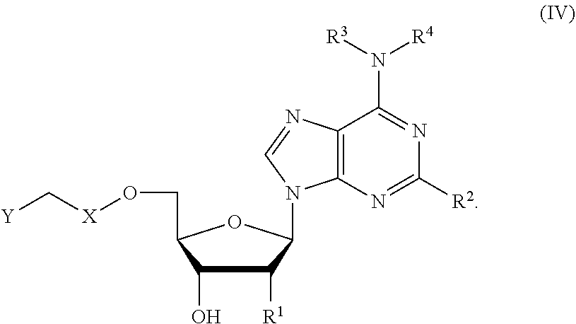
C1(O)C([R1])C(N2C3=C(N=C2)C(N([R3])[R4])=NC([R2])=N3)OC1CO[X]C[Y]
